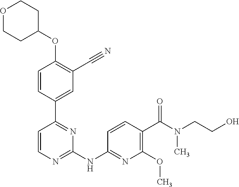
O(C1=C(C#N)C=C(C2=NC(NC3=NC(OC)=C(C(N(CCO)C)=O)C=C3)=NC=C2)C=C1)C1CCOCC1
